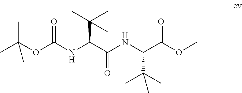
CC(OC(NC(C(=O)NC(C(OC)=O)C(C)(C)C)C(C)(C)C)=O)(C)C
